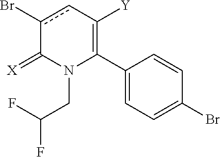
C1(C2=C([Y])cc(Br)C(=[X])N2CC(F)F)=CC=C(Br)C=C1
